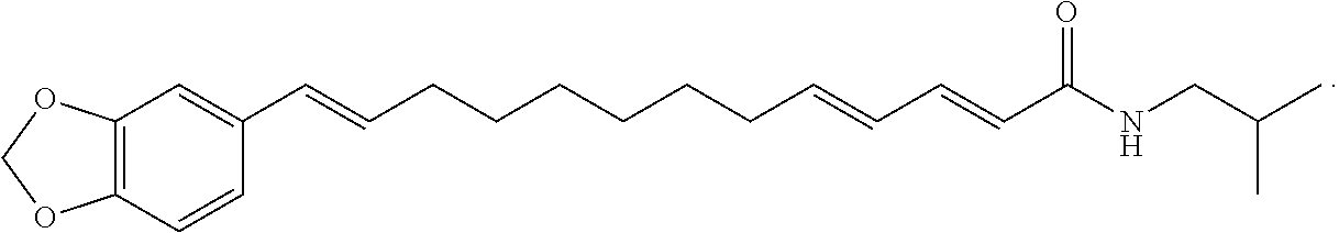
C12=C(C=CC(C=CCCCCCCC=CC=CC(NCC(C)C)=O)=C1)OCO2
